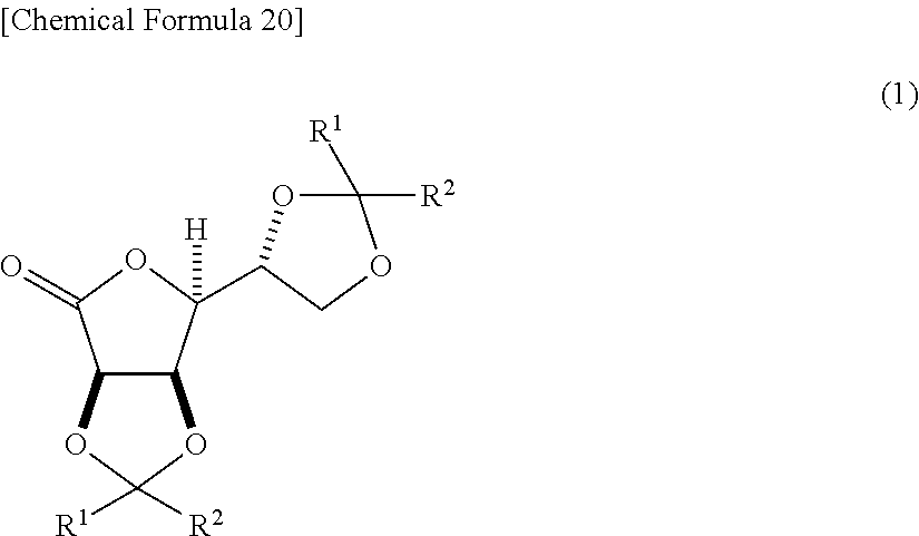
C12C(C([H])(C3OC([R2])([R1])OC3)OC1=O)OC([R1])([R2])O2
